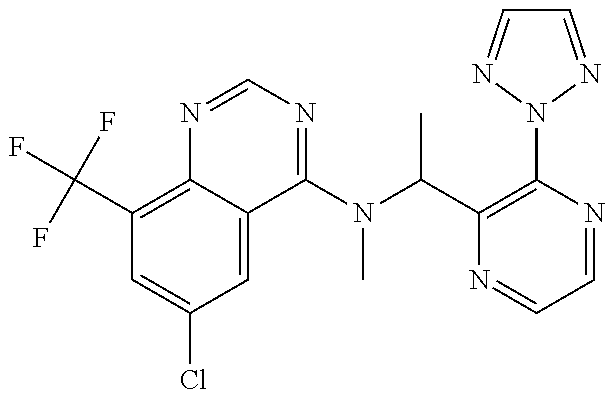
C1(C(F)(F)F)=C2C(=CC(Cl)=C1)C(N(C(C1=C(N3N=CC=N3)N=CC=N1)C)C)=NC=N2
